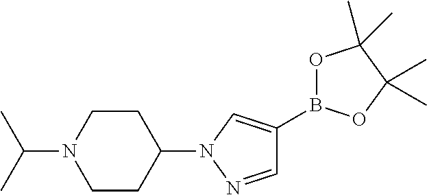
C1=NN(C2CCN(C(C)C)CC2)C=C1B1OC(C)(C)C(C)(C)O1
